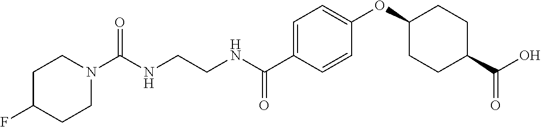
C(NCCNC(C1=CC=C(OC2CCC(C(O)=O)CC2)C=C1)=O)(=O)N1CCC(F)CC1
